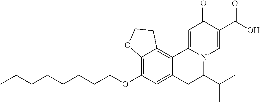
C12=C(OCCCCCCCC)C=C3C(=C1CCO2)C1=CC(=O)C(C(=O)O)=CN1C(C(C)C)C3
